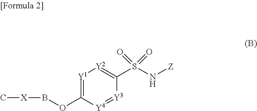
C1(OB[X]C)=[Y1][Y2]=C(S(N[Z])(=O)=O)[Y3]=[Y4]1
